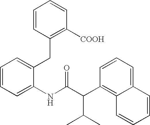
C1=CC=C(NC(C(C2=C3C(=CC=C2)C=CC=C3)C(C)C)=O)C(CC2=C([COOH])C=CC=C2)=C1
